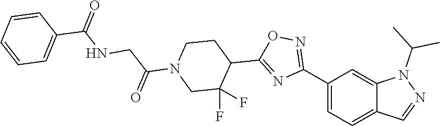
C12=CC=C(C3=NOC(C4CCN(C(CNC(C5=CC=CC=C5)=O)=O)CC4(F)F)=N3)C=C1N(C(C)C)N=C2
